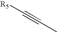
[R5]C#CC
